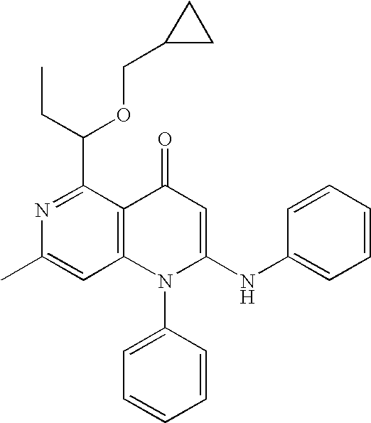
N1=C(C(CC)OCC2CC2)C2=C(C=C1C)N(C1=CC=CC=C1)C(NC1=CC=CC=C1)=CC2=O
